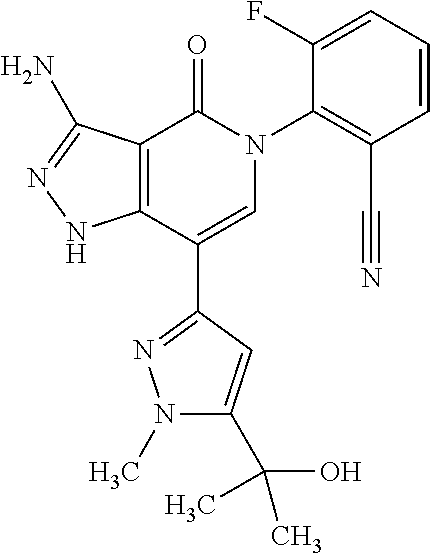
C1=CC=C(F)C(N2C(=O)C3=C(C(C4=NN(C)C(C(O)(C)C)=C4)=C2)NN=C3N)=C1C#N
